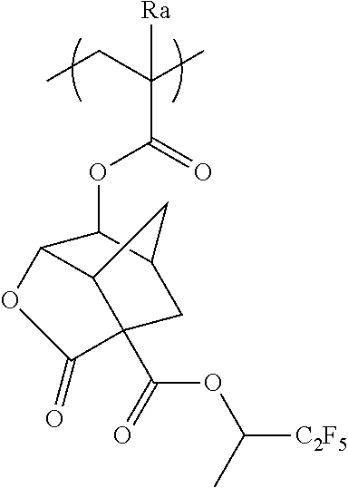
[Ra]C(C)(CC)C(OC1C2C3C(C(=O)OC(C)[C2F5])(CC1C3)C(=O)O2)=O
